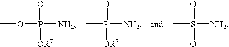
COP([NH2])(=O)[OR7].CP([NH2])(=O)[OR7].CS([NH2])(=O)=O
